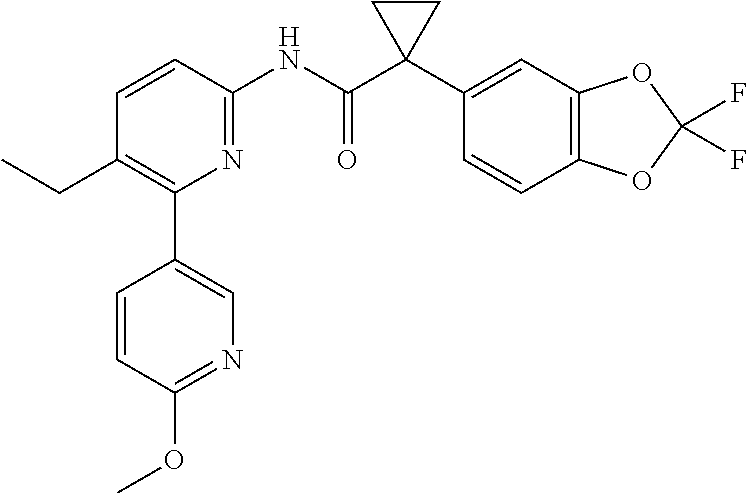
C1=CC(NC(C2(C3=CC4=C(C=C3)OC(F)(F)O4)CC2)=O)=NC(C2=CN=C(OC)C=C2)=C1CC
